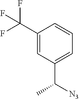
C(C1=CC(C([N3])C)=CC=C1)(F)(F)F
